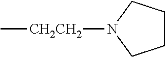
C1CCN([CH2CH2]C)C1
